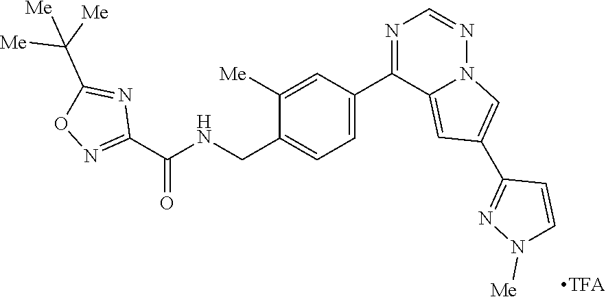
C1([Me])=CC(C2=NC=NN3C2=CC(C2=NN([Me])C=C2)=C3)=CC=C1CNC(C1=NOC(C([Me])([Me])[Me])=N1)=O
